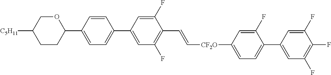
C1=CC(C2OCC([C5H11])CC2)=CC=C1C1=CC(F)=C(C=C[CF2O]C2=CC=C(C3=CC(F)=C(F)C(F)=C3)C(F)=C2)C(F)=C1
